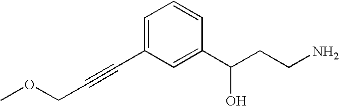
C(#CC1=CC=CC(C(CCN)O)=C1)COC
